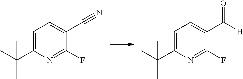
C1=C(C(C)(C)C)N=C(F)C(C#N)=C1.C1=C(C(C)(C)C)N=C(F)C(C([H])=O)=C1
